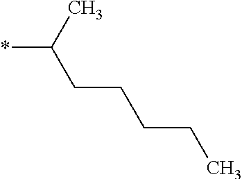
C(CCCCC)(*)C
